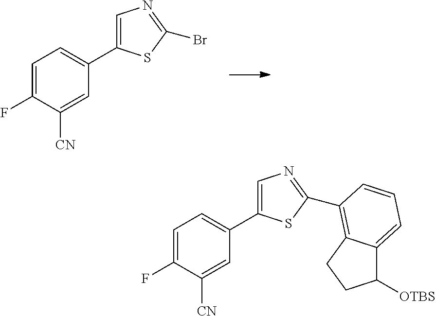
C1=C(C2=CC=C(F)C([CN])=C2)SC(Br)=N1.C1=C(C2=CC=C(F)C([CN])=C2)SC(C2=C3C(=CC=C2)C([OTBS])CC3)=N1
